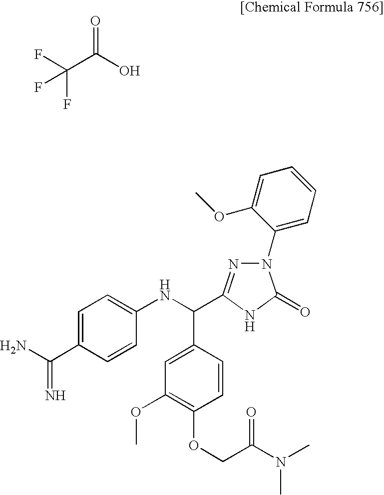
FC(C(O)=O)(F)F.C1=C(C(=N)N)C=CC(NC(C2=CC(OC)=C(OCC(N(C)C)=O)C=C2)C2=NN(C3=CC=CC=C3OC)C(=O)N2)=C1
